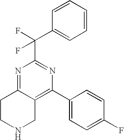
N1=C2C(=C(C3=CC=C(F)C=C3)N=C1C(C1=CC=CC=C1)(F)F)CNCC2
